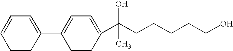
C1=C(C2=CC=C(C(CCCCCO)(O)C)C=C2)C=CC=C1
